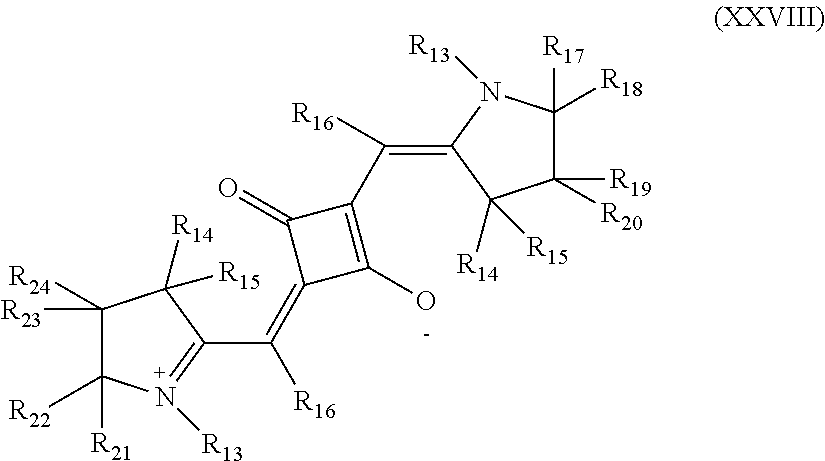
C1([R23])([R24])C([R21])([R22])N([R13])=C(C([R16])=C2C(O)=C(C(=C3C([R14])([R15])C([R19])([R20])C([R18])([R17])N3[R13])[R16])C2=O)C1([R14])[R15]
